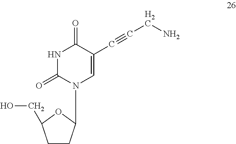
C1CC(N2C(=O)NC(=O)C(C#CCN)=C2)OC1CO
